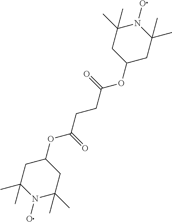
C1(C)(C)CC(OC(=O)CCC(OC2CC(C)(C)N(O)C(C)(C)C2)=O)CC(C)(C)N1O
